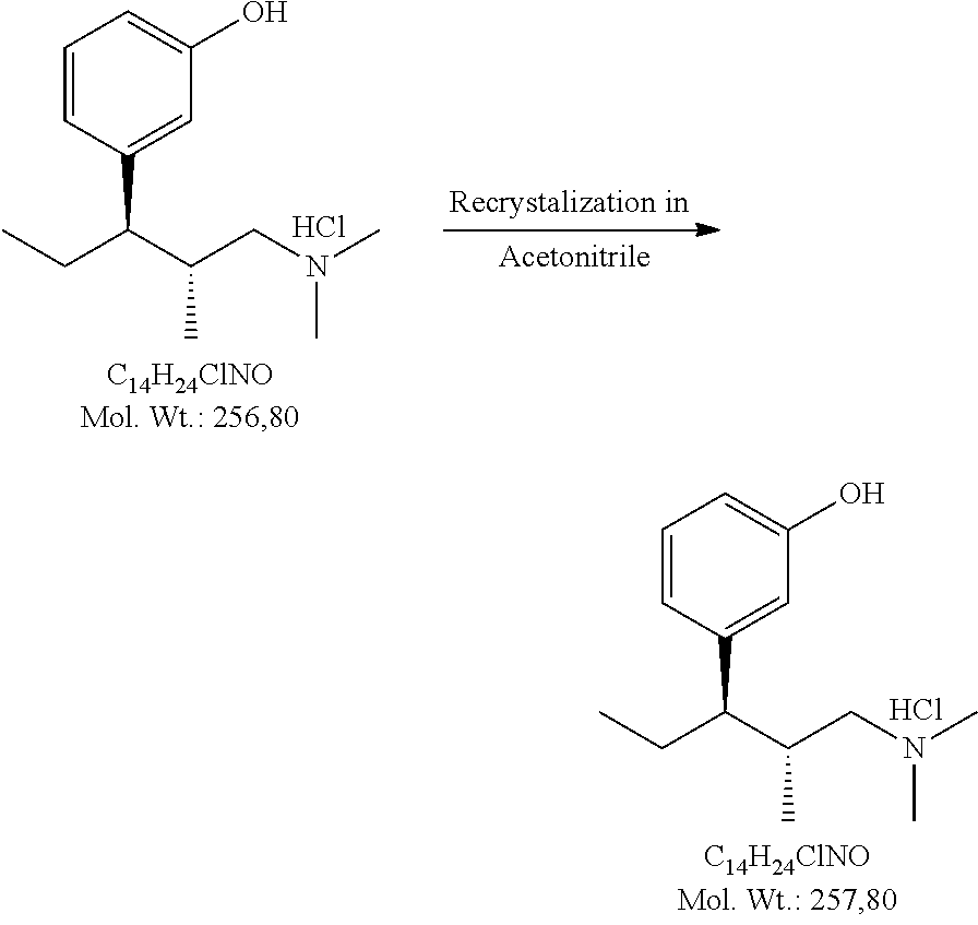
C1=CC(C(C(CN(C)C)C)CC)=CC(O)=C1.Cl.C1=CC(C(C(CN(C)C)C)CC)=CC(O)=C1.Cl
